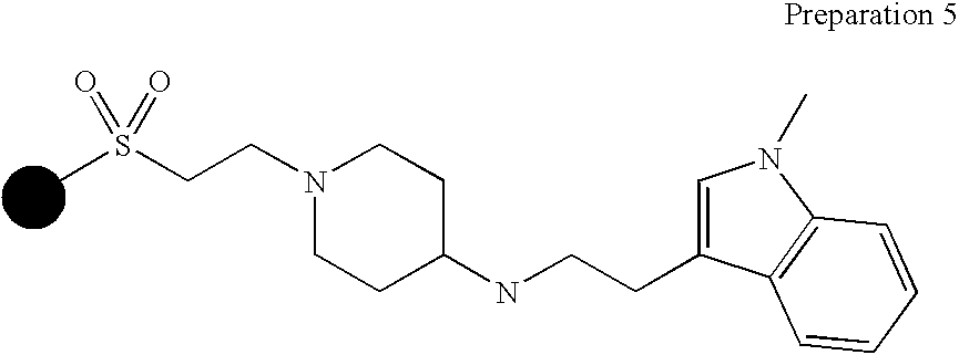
CS(CCN1CCC(NCCC2=CN(C)C3=C2C=CC=C3)CC1)(=O)=O
